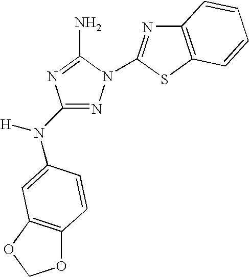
N1=C(N([H])C2=CC3=C(OCO3)C=C2)N=C(N)N1C1=NC2=C(S1)C=CC=C2
